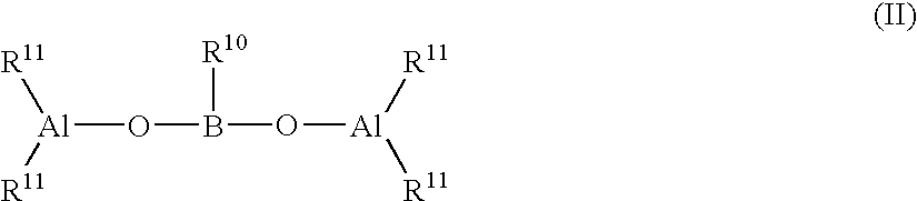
[Al](OB(O[Al]([R11])[R11])[R10])([R11])[R11]
